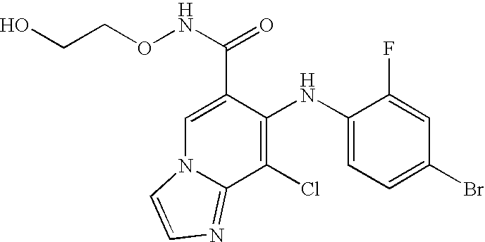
C1=C(C(NOCCO)=O)C(NC2=CC=C(Br)C=C2F)=C(Cl)C2=NC=CN12
